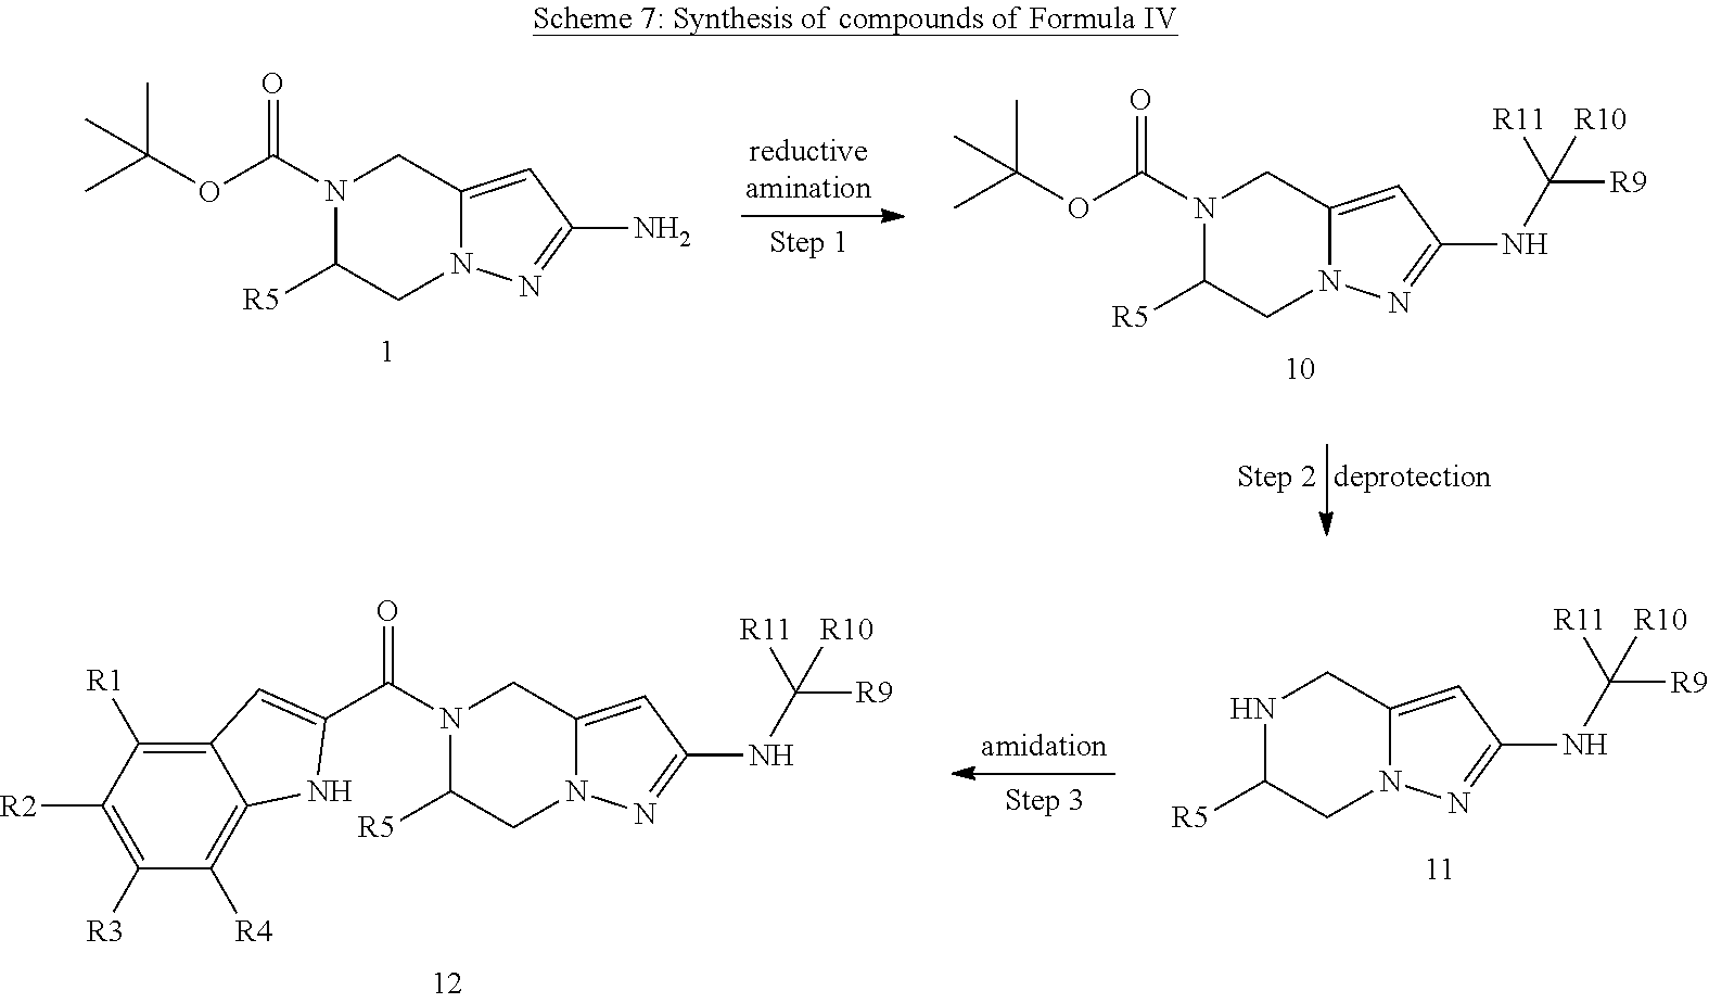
N1(C(OC(C)(C)C)=O)C([R5])CN2C(=CC(N)=N2)C1.N1(C(OC(C)(C)C)=O)C([R5])CN2C(=CC(NC([R9])([R11])[R10])=N2)C1.N1C([R5])CN2C(=CC(NC([R9])([R11])[R10])=N2)C1.N1(C(C2=CC3=C([R1])C([R2])=C([R3])C([R4])=C3N2)=O)C([R5])CN2C(=CC(NC([R9])([R11])[R10])=N2)C1
